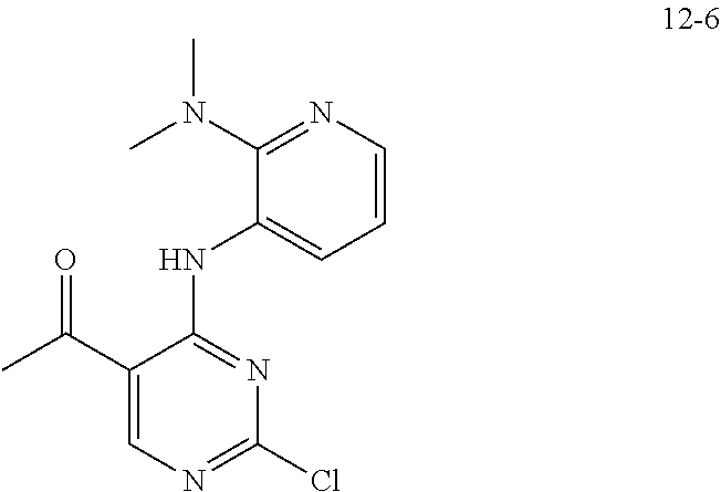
C1=CN=C(N(C)C)C(NC2=NC(Cl)=NC=C2C(C)=O)=C1
